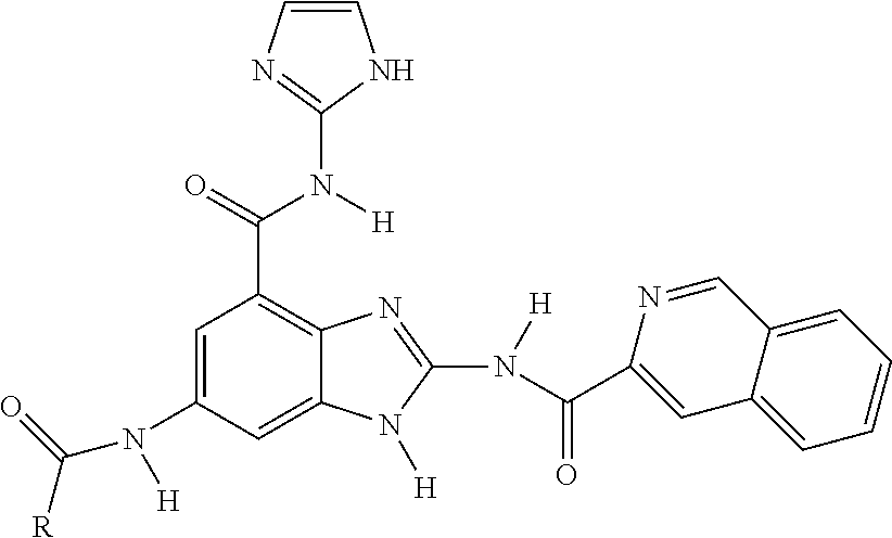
C1=C(N(C([R])=O)[H])C=C2C(=C1C(N([H])C1=NC=CN1)=O)N=C(N(C(C1=CC3=CC=CC=C3C=N1)=O)[H])N2[H]
